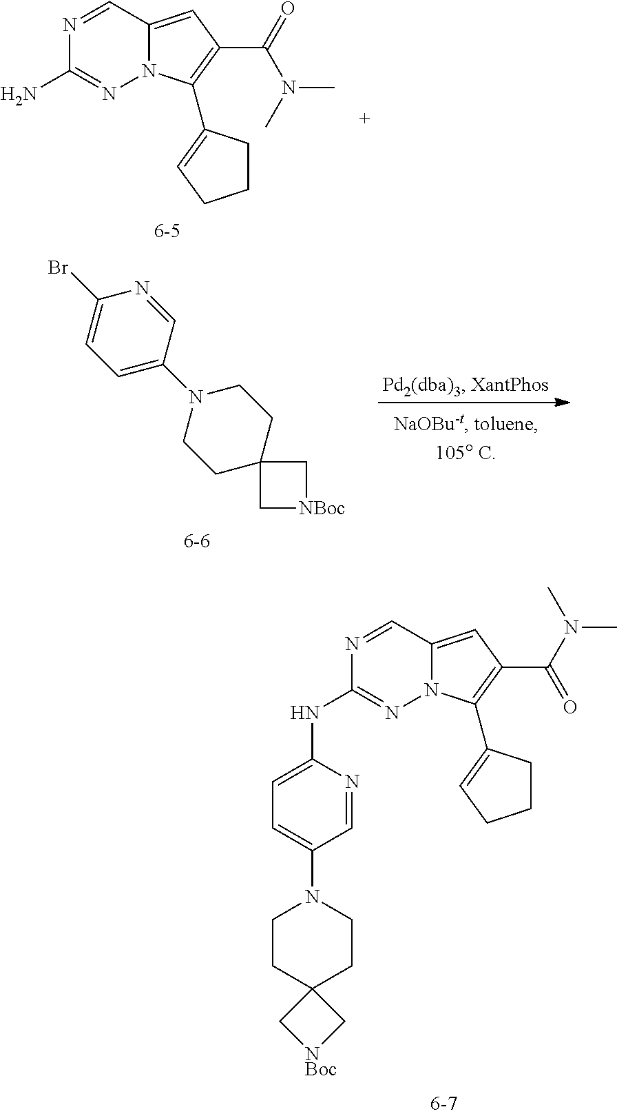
N1=CC2=CC(C(N(C)C)=O)=C(C3=CCCC3)N2N=C1NC1=CC=C(N2CCC3(CC2)C[NBoc]C3)C=N1.N1=CC2=CC(C(=O)N(C)C)=C(C3=CCCC3)N2N=C1N.C1=NC(Br)=CC=C1N1CCC2(CC1)C[NBoc]C2
